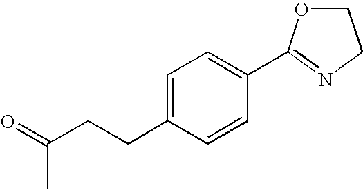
C1OC(C2=CC=C(CCC(=O)C)C=C2)=NC1
